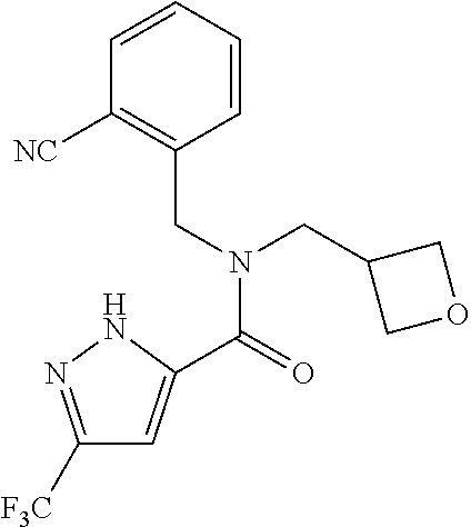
C1([F3C])=NNC(C(=O)N(CC2=C([NC])C=CC=C2)CC2COC2)=C1
